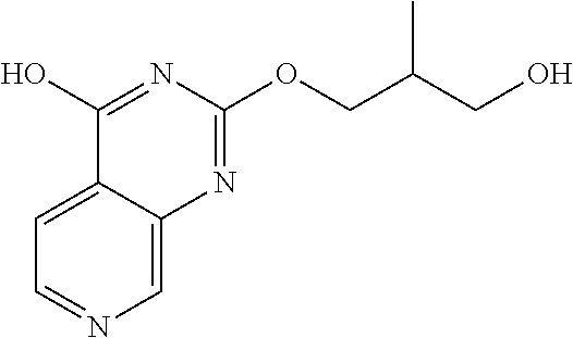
C1=C2C(=CN=C1)N=C(OCC(CO)C)N=C2O
